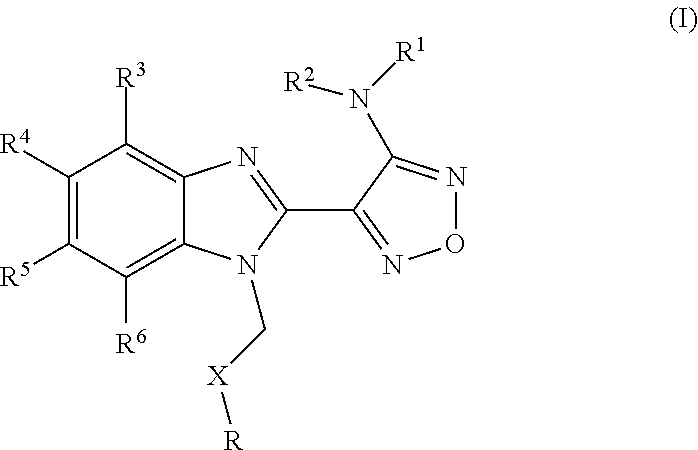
C1([R4])=C([R5])C([R6])=C2C(=C1[R3])N=C(C1=NON=C1N([R2])[R1])N2C[X][R]
